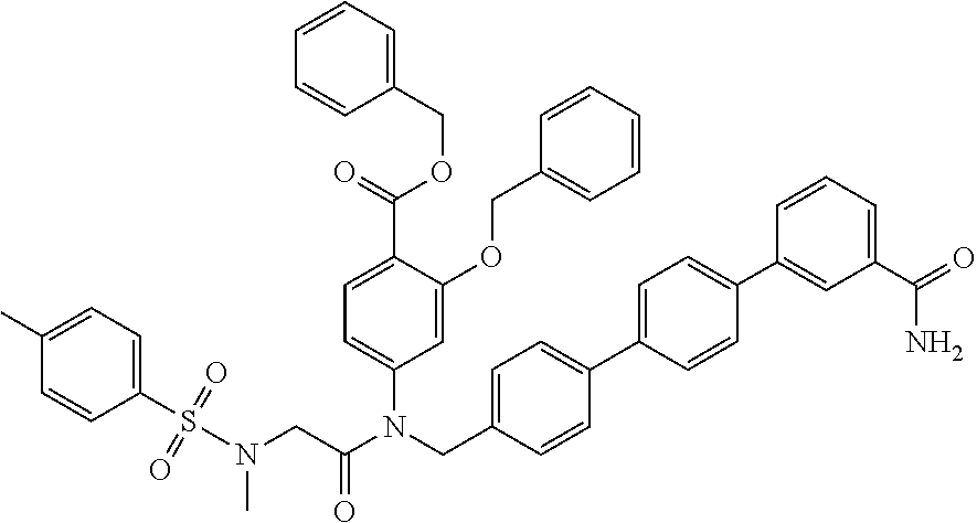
C1(S(N(CC(N(CC2=CC=C(C3=CC=C(C4=CC(C(N)=O)=CC=C4)C=C3)C=C2)C2=CC=C(C(=O)OCC3=CC=CC=C3)C(OCC3=CC=CC=C3)=C2)=O)C)(=O)=O)=CC=C(C)C=C1
